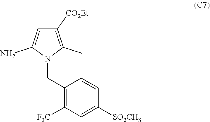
C1(CN2C(C)=C([CO2Et])C=C2N)=C([F3C])C=C([SO2CH3])C=C1
